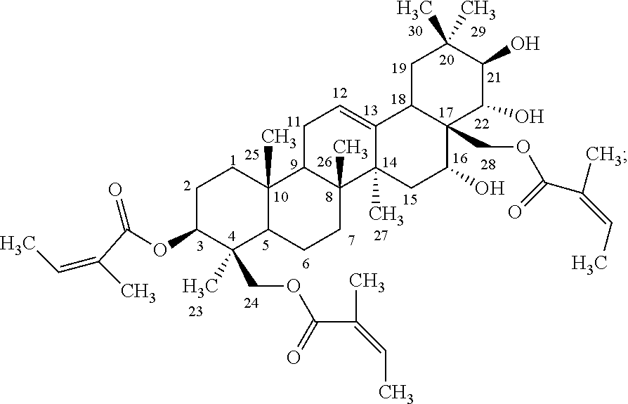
C1C(OC(C(=CC)C)=O)C(COC(C(C)=CC)=O)(C)C2C(C)(C1)C1C(C)(CC2)C2(C)C(=CC1)C1C(COC(C(=CC)C)=O)(C(O)C2)C(O)C(O)C(C)(C)C1
